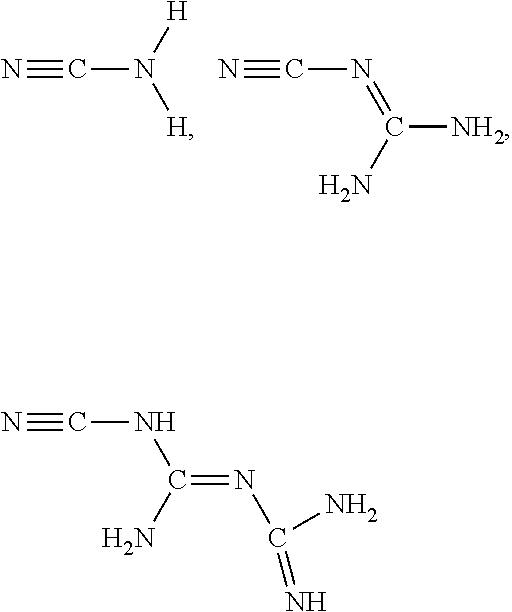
N#CN([H])[H].N#CN=C([NH2])N.N#CNC(=NC(N)=N)N
